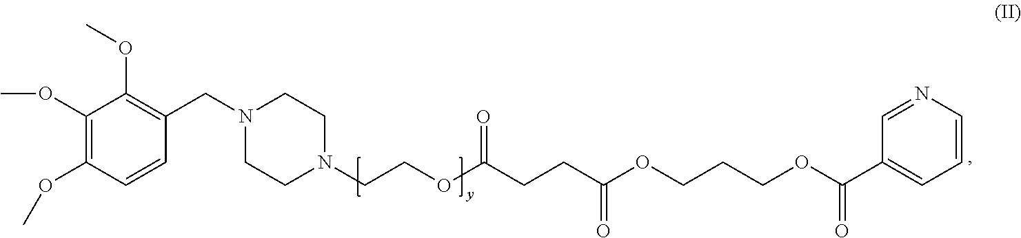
N1(CCOC(CCC(OCCCOC(C2=CC=CN=C2)=O)=O)=O)CCN(CC2=C(OC)C(OC)=C(OC)C=C2)CC1
